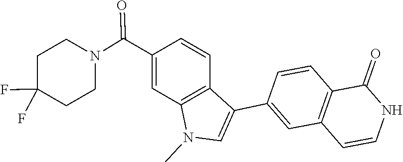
FC1(F)CCN(C(C2=CC3=C(C(C4=CC5=C(C=C4)C(=O)NC=C5)=CN3C)C=C2)=O)CC1
